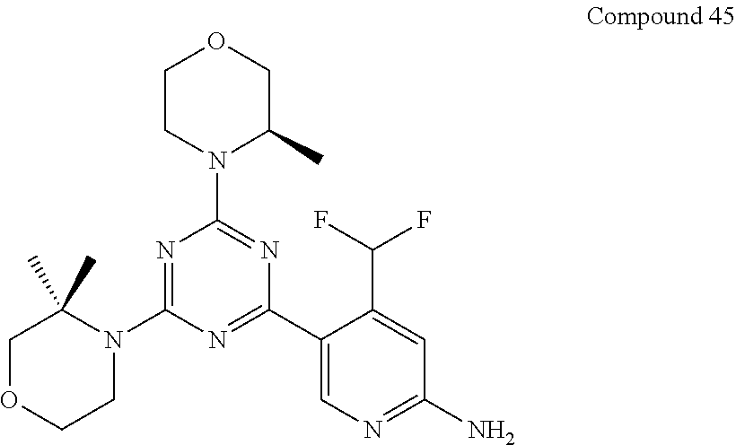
N1=C(N2C(C)(C)COCC2)N=C(C2=CN=C(N)C=C2C(F)F)N=C1N1C(C)COCC1
